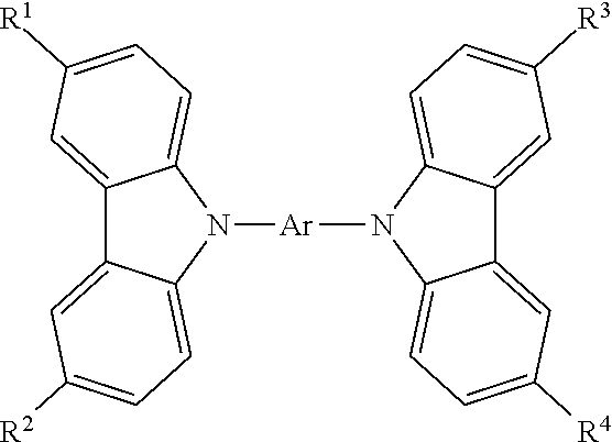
C12=CC([R1])=CC=C1N([Ar]N1C3=CC=C([R4])C=C3C3=CC([R3])=CC=C13)C1=CC=C([R2])C=C21
